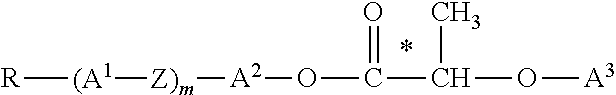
[R][(A1][Z)m][A2]OC(C(O[A3])C)=O
